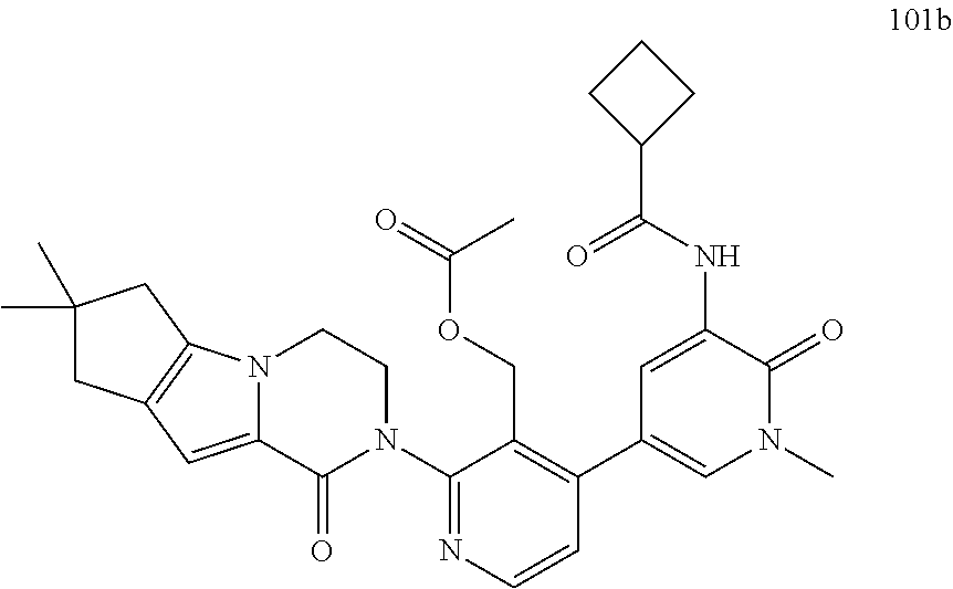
C1C(C(=O)NC2=CC(C3=C(COC(=O)C)C(N4CCN5C(=CC6=C5CC(C)(C)C6)C4=O)=NC=C3)=CN(C)C2=O)CC1
